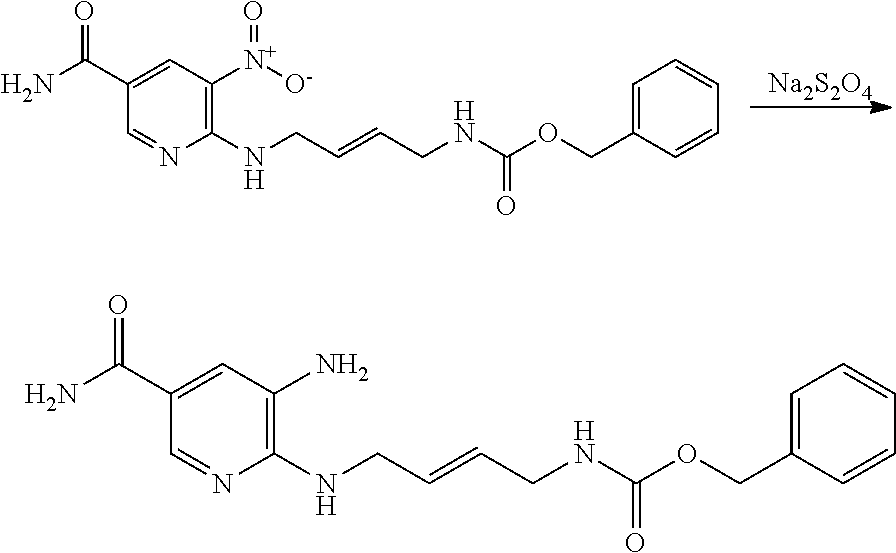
[Na2S2O4].C(C=CCNC(OCC1=CC=CC=C1)=O)NC1=C([N+](=O)[O-])C=C(C(N)=O)C=N1.C(C=CCNC(OCC1=CC=CC=C1)=O)NC1=C(N)C=C(C(N)=O)C=N1
